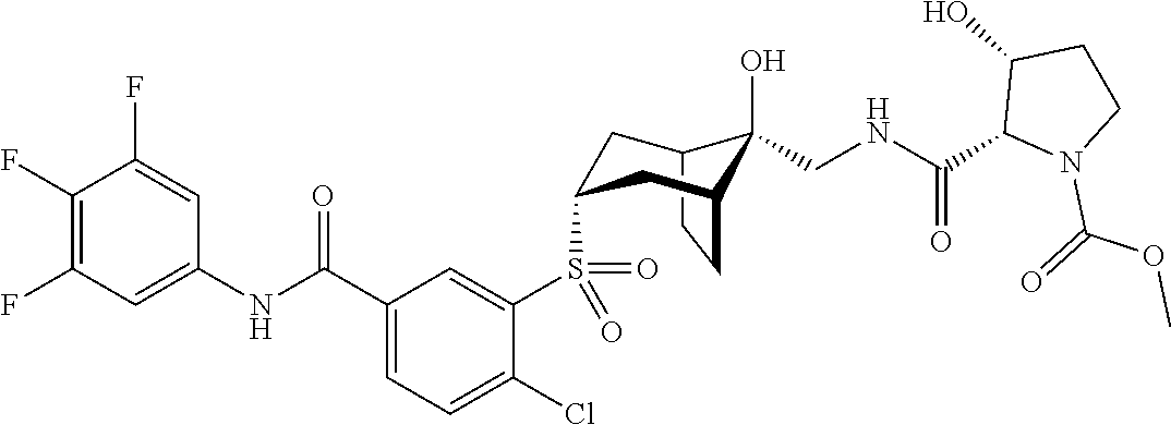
C12CCC(CC(S(C3=CC(C(NC4=CC(F)=C(F)C(F)=C4)=O)=CC=C3Cl)(=O)=O)C1)C2(O)CNC(C1N(C(=O)OC)CCC1O)=O
